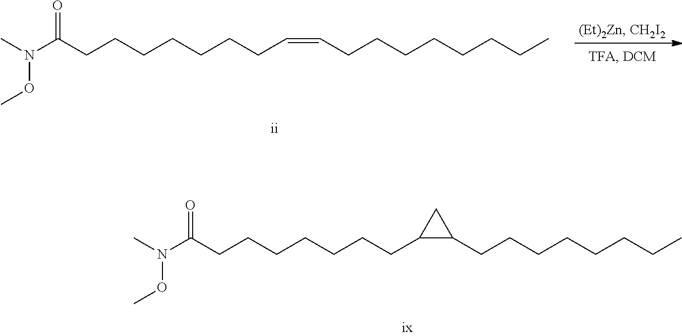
N(C(CCCCCCCC=CCCCCCCCC)=O)(OC)C.N(C(CCCCCCCC1C(CCCCCCCC)C1)=O)(OC)C
